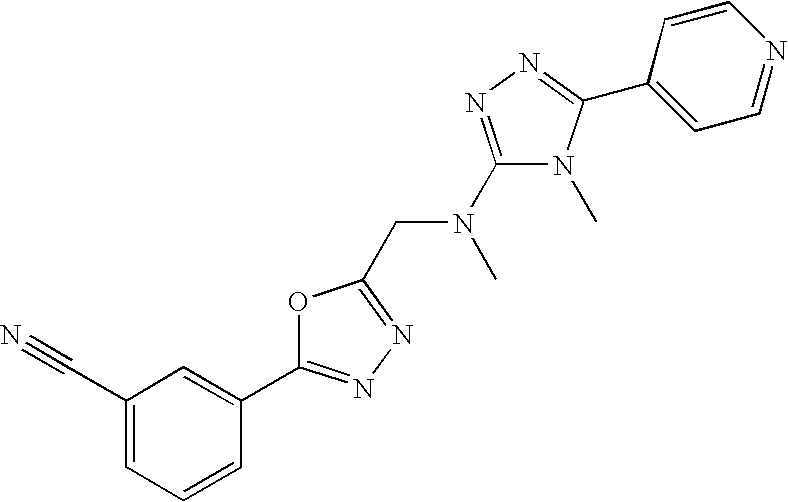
C1(C#N)=CC=CC(C2=NN=C(CN(C)C3=NN=C(C4=CC=NC=C4)N3C)O2)=C1
